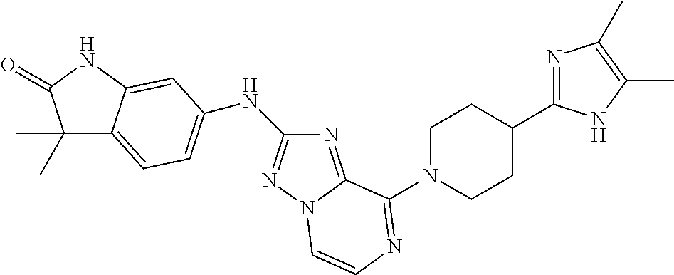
C1(C)(C)C2=CC=C(NC3=NN4C(=N3)C(N3CCC(C5=NC(C)=C(C)N5)CC3)=NC=C4)C=C2NC1=O
